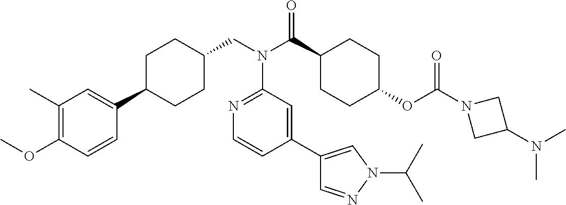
C1(C)=C(OC)C=CC(C2CCC(CN(C3=NC=CC(C4=CN(C(C)C)N=C4)=C3)C(=O)C3CCC(OC(=O)N4CC(N(C)C)C4)CC3)CC2)=C1
